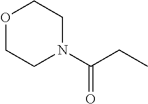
O1CCN(C(CC)=O)CC1
